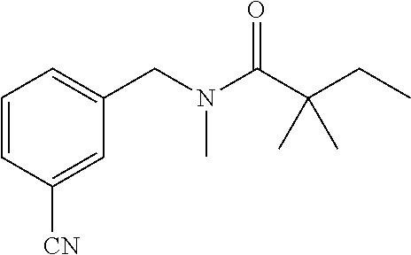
C1=CC([CN])=CC(CN(C(C(CC)(C)C)=O)C)=C1
